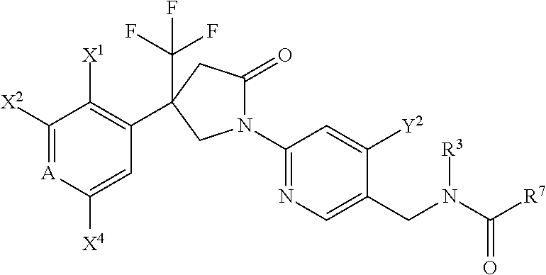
C1([X2])=[A]C([X4])=CC(C2(C(F)(F)F)CC(=O)N(C3=NC=C(CN(C([R7])=O)[R3])C([Y2])=C3)C2)=C1[X1]
